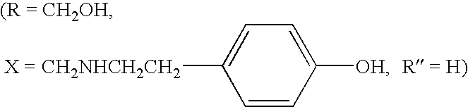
C1=CC([OH])=CC=C1[CH2NHCH2CH2]
